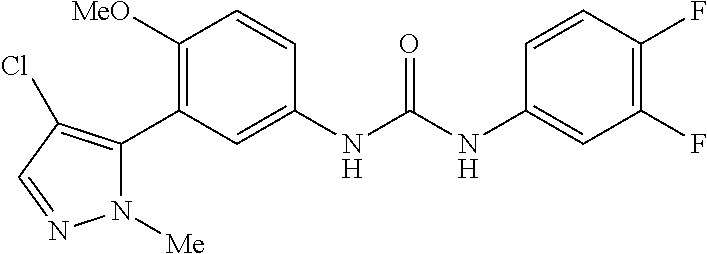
C1([MeO])=C(C2=C(Cl)C=NN2[Me])C=C(NC(NC2=CC(F)=C(F)C=C2)=O)C=C1
